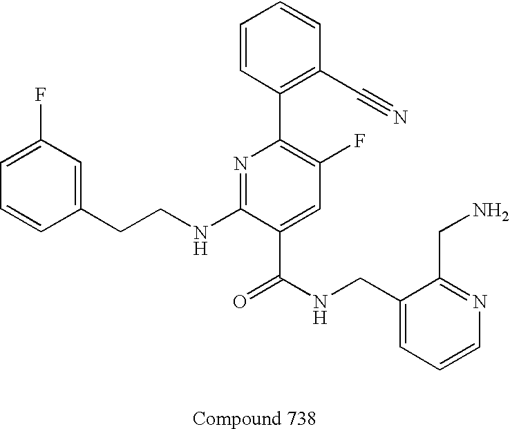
C1=CC(CCNC2=NC(C3=C(C#N)C=CC=C3)=C(F)C=C2C(NCC2=CC=CN=C2CN)=O)=CC(F)=C1
